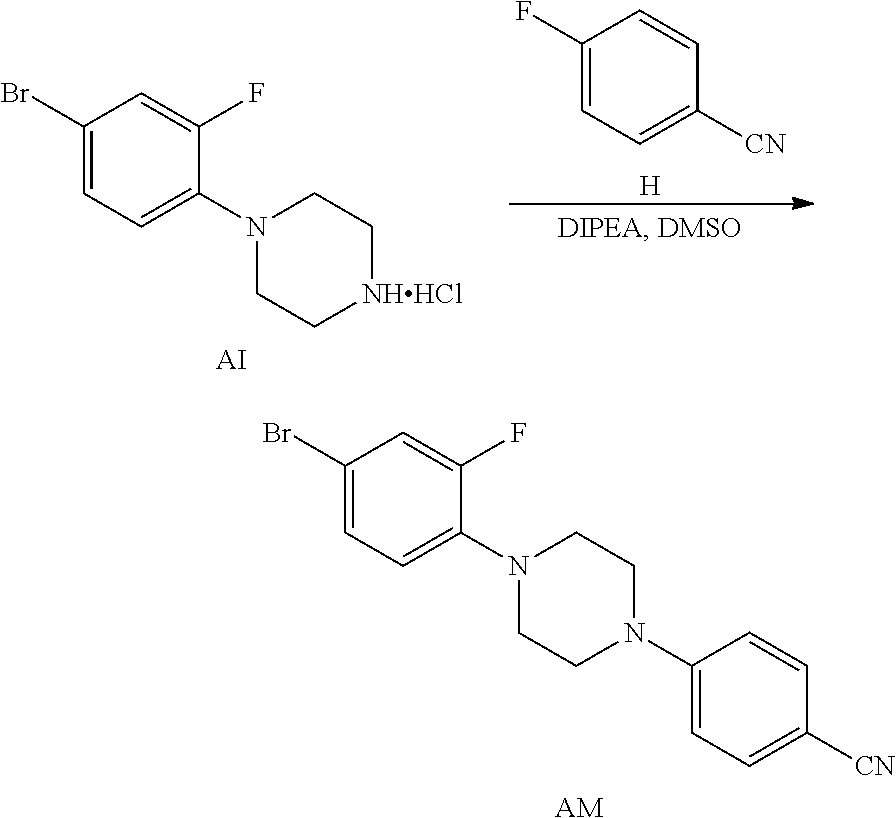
C1(F)=CC=C([CN])C=C1.[H].C1(Br)=CC=C(N2CC[NHHCl]CC2)C(F)=C1.[AI].C1(Br)=CC=C(N2CCN(C3=CC=C([CN])C=C3)CC2)C(F)=C1.[AM]
